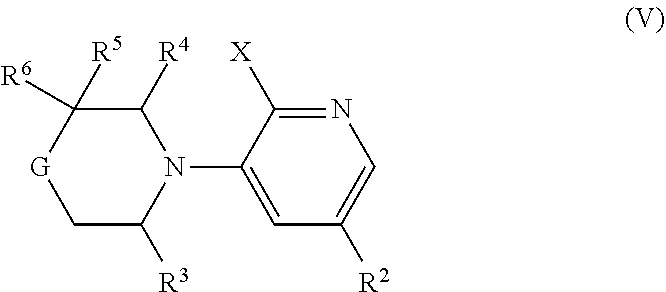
N1=C([X])C(N2C([R4])C([R6])([R5])[G]CC2[R3])=CC([R2])=C1
